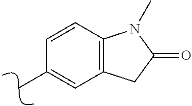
C12=C(C=CC(C)=C1)N(C)C(=O)C2
